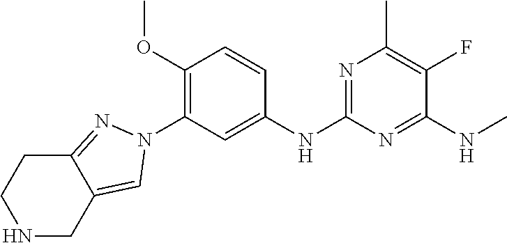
C1=CC(OC)=C(N2N=C3C(=C2)CNCC3)C=C1NC1=NC(C)=C(F)C(NC)=N1
